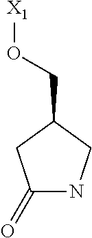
[X1]OCC1CC(=O)NC1
